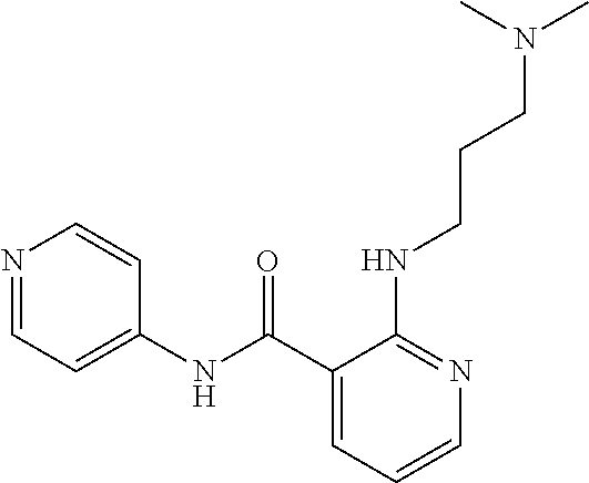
C1=CC=C(C(NC2=CC=NC=C2)=O)C(NCCCN(C)C)=N1
